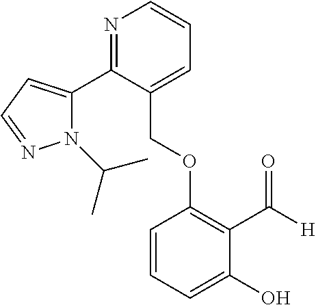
N1=C(C2=CC=NN2C(C)C)C(COC2=C(C([H])=O)C(O)=CC=C2)=CC=C1
